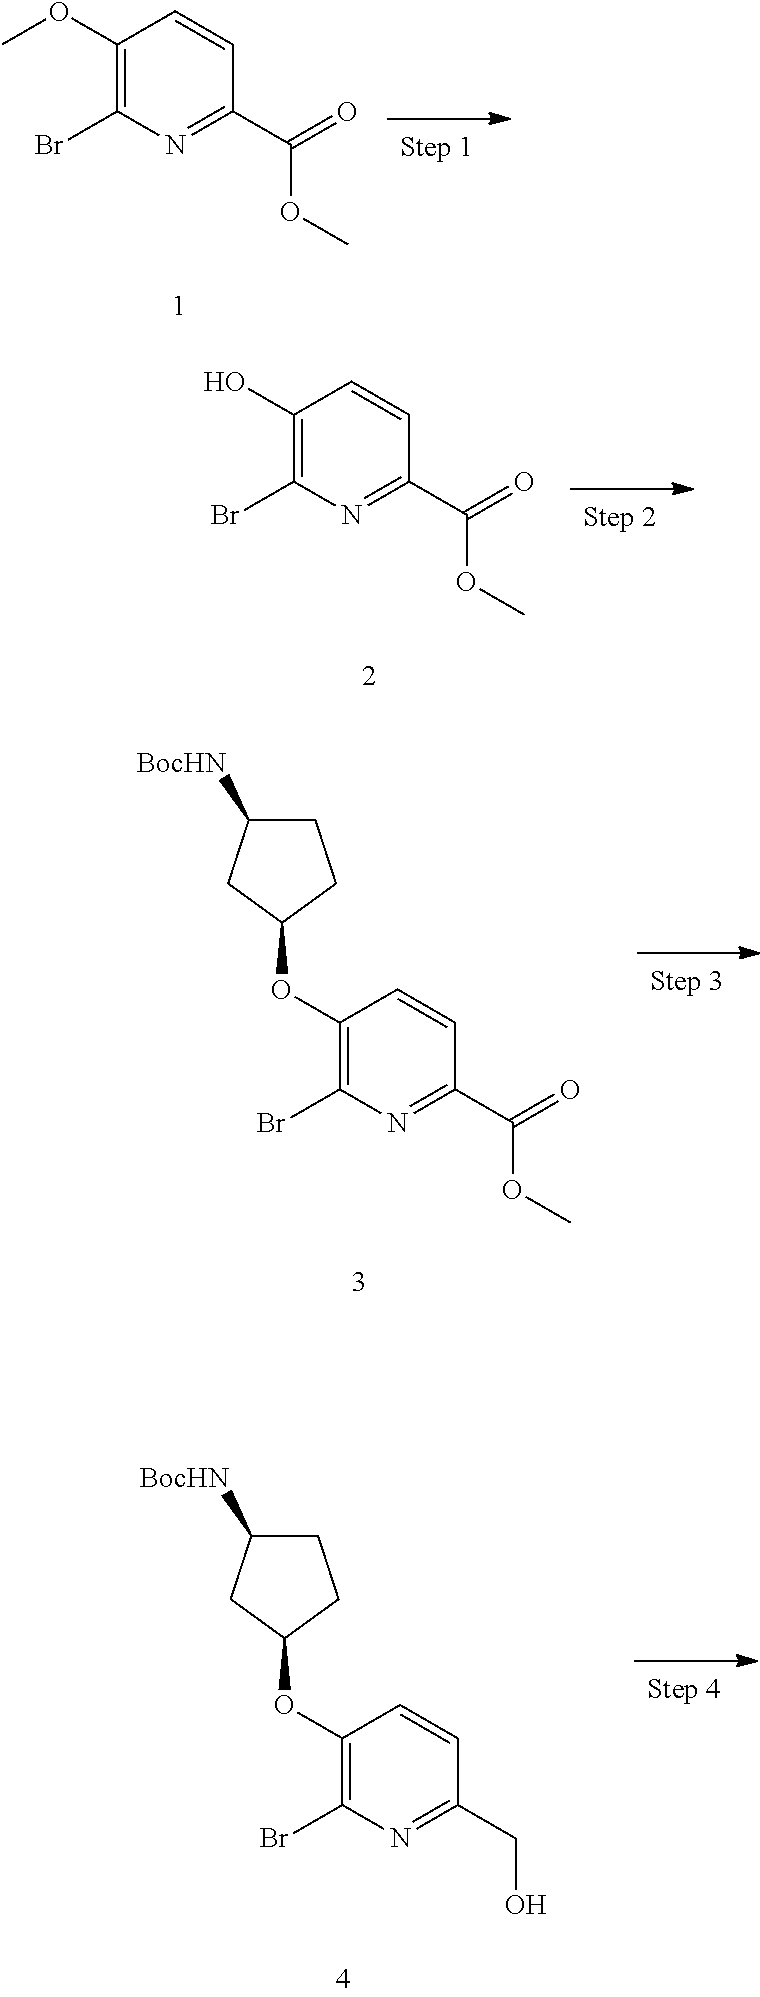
C1(OC)=C(Br)N=C(C(=O)OC)C=C1.C1(O)=C(Br)N=C(C(=O)OC)C=C1.C1(OC2CCC([BocHN])C2)=C(Br)N=C(C(=O)OC)C=C1.C1(OC2CCC([BocHN])C2)=C(Br)N=C(CO)C=C1
